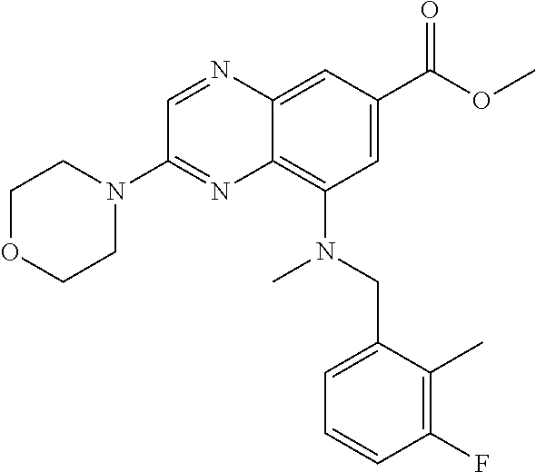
C12=C(N(CC3=CC=CC(F)=C3C)C)C=C(C(=O)OC)C=C1N=CC(N1CCOCC1)=N2
